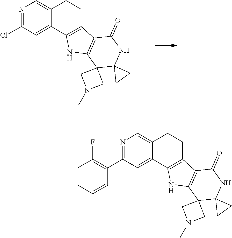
N1=C(Cl)C=C2C(=C1)CCC1=C2NC2=C1C(=O)NC1(C23CN(C)C3)CC1.N1=C(C2=C(F)C=CC=C2)C=C2C(=C1)CCC1=C2NC2=C1C(=O)NC1(C23CN(C)C3)CC1
